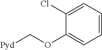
C1=CC=C(Cl)C(OC[Pyd])=C1
